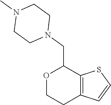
C12=C(SC=C1)C(CN1CCN(C)CC1)OCC2
